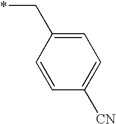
C1=CC(C*)=CC=C1[CN]
